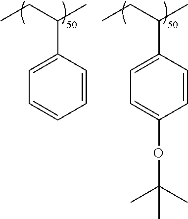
C1=CC(C(CC)C)=CC=C1.C1=CC(C(CC)C)=CC=C1OC(C)(C)C
